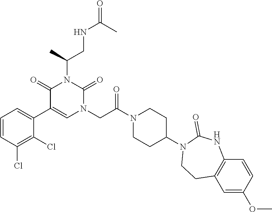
C1=CC(Cl)=C(Cl)C(C2=CN(CC(N3CCC(N4CCC5=C(NC4=O)C=CC(OC)=C5)CC3)=O)C(=O)N(C(CNC(=O)C)C)C2=O)=C1
